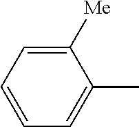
CC1=CC=CC=C1[Me]
